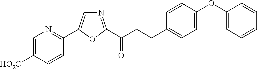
C1=C([HO2C])C=CC(C2=CN=C(C(CCC3=CC=C(OC4=CC=CC=C4)C=C3)=O)O2)=N1
